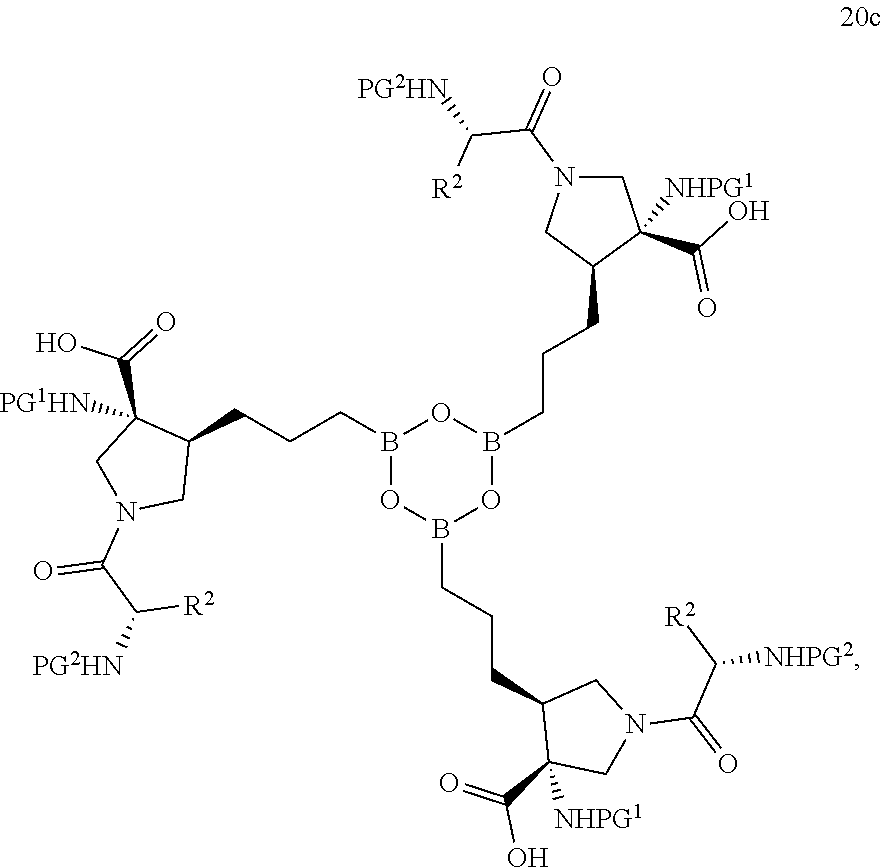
B1(CCCC2C(C(=O)O)([PG1HN])CN(C(C([PG2HN])[R2])=O)C2)OB(CCCC2C(C(=O)O)([NHPG1])CN(C(=O)C([R2])[NHPG2])C2)OB(CCCC2C(C(O)=O)([NHPG1])CN(C(=O)C([PG2HN])[R2])C2)O1
